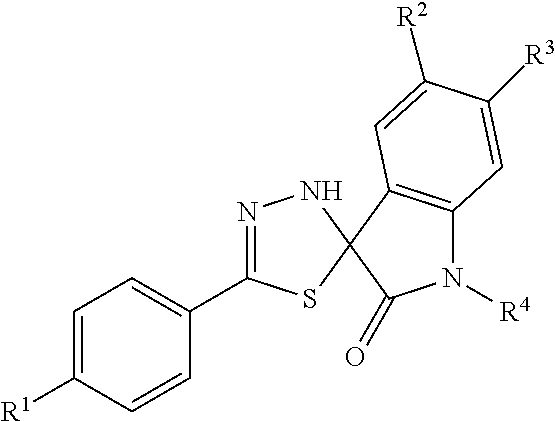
N1=C(C2=CC=C([R1])C=C2)SC2(N1)C1=C(N([R4])C2=O)C=C([R3])C([R2])=C1
